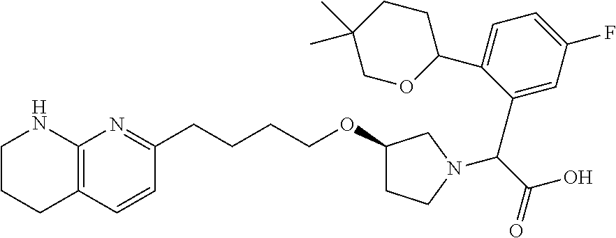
C1CCC2=C(N1)N=C(CCCCOC1CCN(C(C(O)=O)C3=CC(F)=CC=C3C3OCC(C)(C)CC3)C1)C=C2
